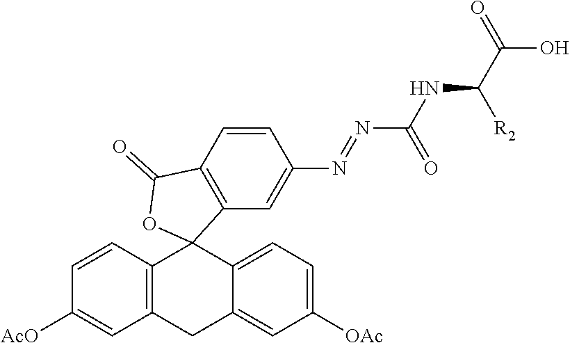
C12=C(CC3=CC([OAc])=CC=C3C13C1=C(C=CC(N=NC(NC(C(=O)O)[R2])=O)=C1)C(=O)O3)C=C([AcO])C=C2
